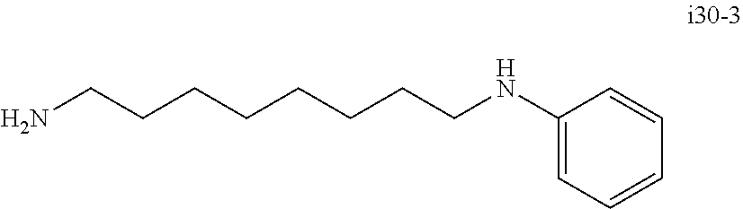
NCCCCCCCCNC1=CC=CC=C1
